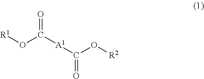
[R1]OC([A1]C(=O)O[R2])=O
